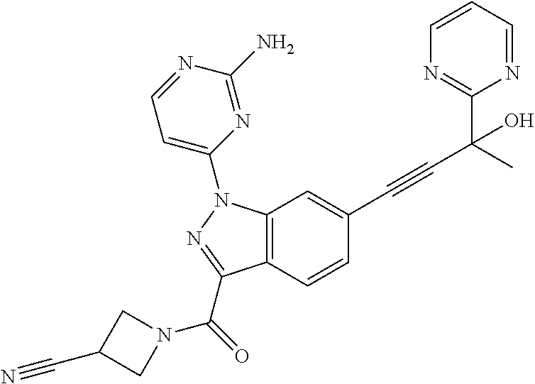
C12=C(N(C3=CC=NC(N)=N3)N=C1C(=O)N1CC(C#N)C1)C=C(C#CC(C)(C1=NC=CC=N1)O)C=C2
